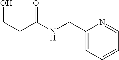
C(C1=CC=CC=N1)NC(CCO)=O
